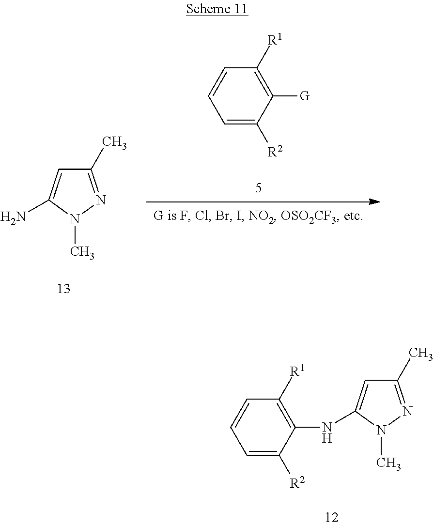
C1=C([R2])C([G])=C([R1])C=C1.C1(C)=NN(C)C(N)=C1.C1(C)=NN(C)C(NC2=C([R1])C=CC=C2[R2])=C1
